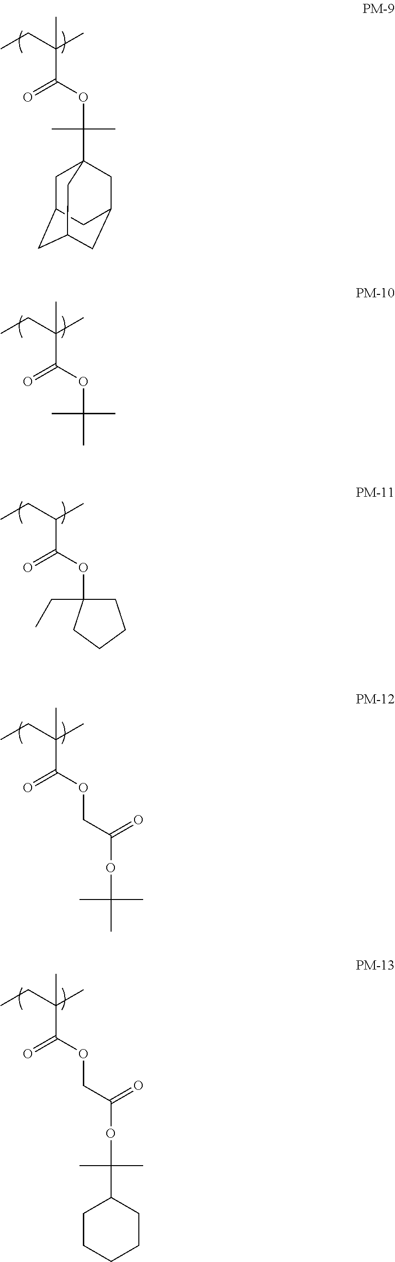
C(C(OC(C)(C)C)=O)(CC)(C)C.C(C(OC1(CC)CCCC1)=O)(CC)C.C(C(OCC(OC(C)(C)C)=O)=O)(CC)(C)C.C(C(OCC(OC(C)(C)C1CCCCC1)=O)=O)(CC)(C)C.C(C(OC(C)(C)C12CC3CC(CC(C1)C3)C2)=O)(CC)(C)C
